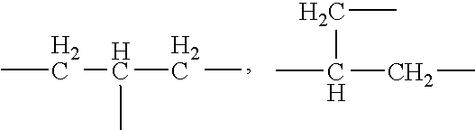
CCC(CC)C.CC(CC)CC
